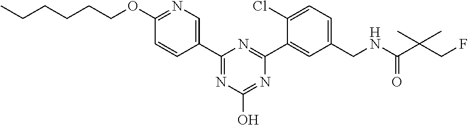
C1(CNC(C(CF)(C)C)=O)=CC=C(Cl)C(C2=NC(C3=CN=C(OCCCCCC)C=C3)=NC(O)=N2)=C1
